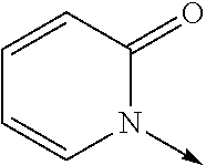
N1(->C)C(=O)C=CC=C1
